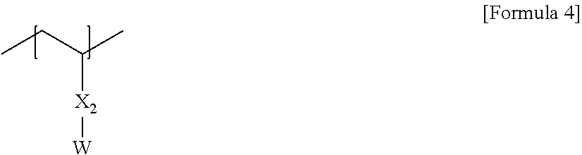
CCC(C)[X2][W]
